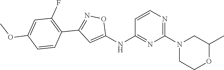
C1=CN=C(N2CCOC(C)C2)N=C1NC1=CC(C2=C(F)C=C(OC)C=C2)=NO1
